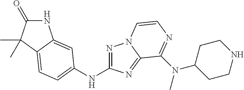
N1C(=O)C(C)(C)C2=CC=C(NC3=NN4C(=N3)C(N(C3CCNCC3)C)=NC=C4)C=C12
